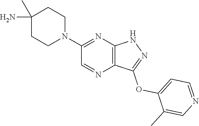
C1(C)(N)CCN(C2=NC3=C(N=C2)C(OC2=CC=NC=C2C)=NN3)CC1
